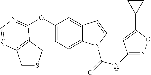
C1SCC2=C1N=CN=C2OC1=CC=C2C(=C1)C=CN2C(NC1=NOC(C2CC2)=C1)=O
